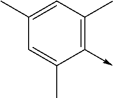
C1(->C)=C(C)C=C(C)C=C1C
